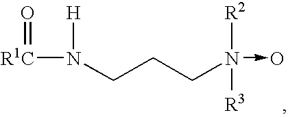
[R1C](N([H])CCCN([R2])([R3])->O)=O
